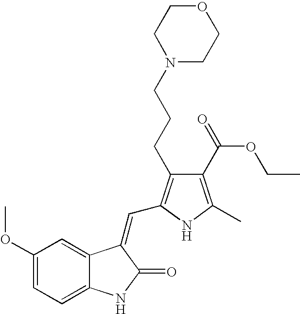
C1(OC)=CC=C2C(=C1)C(=CC1=C(CCCN3CCOCC3)C(C(OCC)=O)=C(C)N1)C(=O)N2
